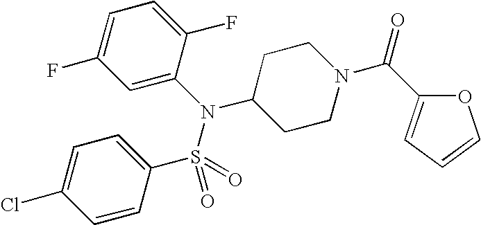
C1=C(N(S(=O)(C2=CC=C(Cl)C=C2)=O)C2CCN(C(=O)C3=CC=CO3)CC2)C(F)=CC=C1F
